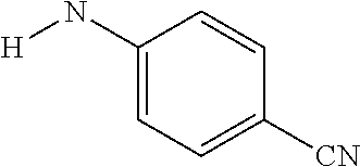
C1(N[H])=CC=C([CN])C=C1
